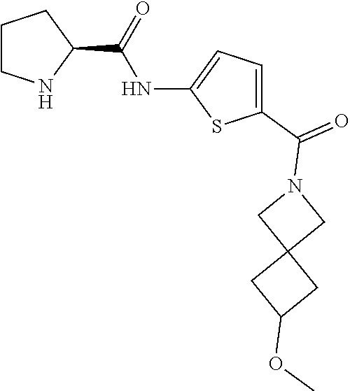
C1CNC(C(=O)NC2=CC=C(C(=O)N3CC4(C3)CC(OC)C4)S2)C1
